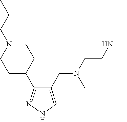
C1(CN(CCNC)C)=CNN=C1C1CCN(CC(C)C)CC1
